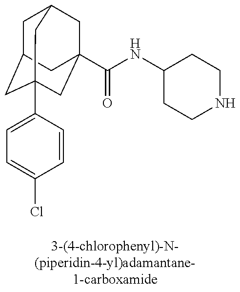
C1C2CC3(C4=CC=C(Cl)C=C4)CC(C(NC4CCNCC4)=O)(CC1C3)C2
